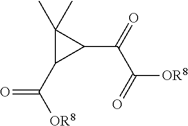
C1(C(=O)C(=O)[OR8])C(C)(C)C1C([OR8])=O
